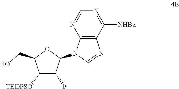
N1(C2OC(CO)C([TBDPSO])C2F)C=NC2=C1N=CN=C2[NHBz]
